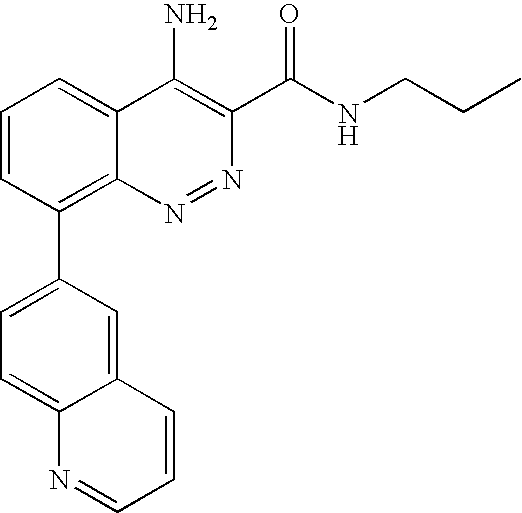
C1=C2C(=CC(C3=C4N=NC(C(NCCC)=O)=C(N)C4=CC=C3)=C1)C=CC=N2
